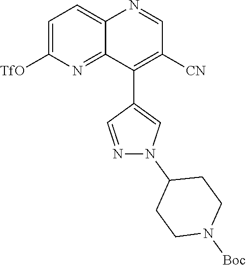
C1=C([TfO])N=C2C(=C1)N=CC([CN])=C2C1=CN(C2CCN([Boc])CC2)N=C1
